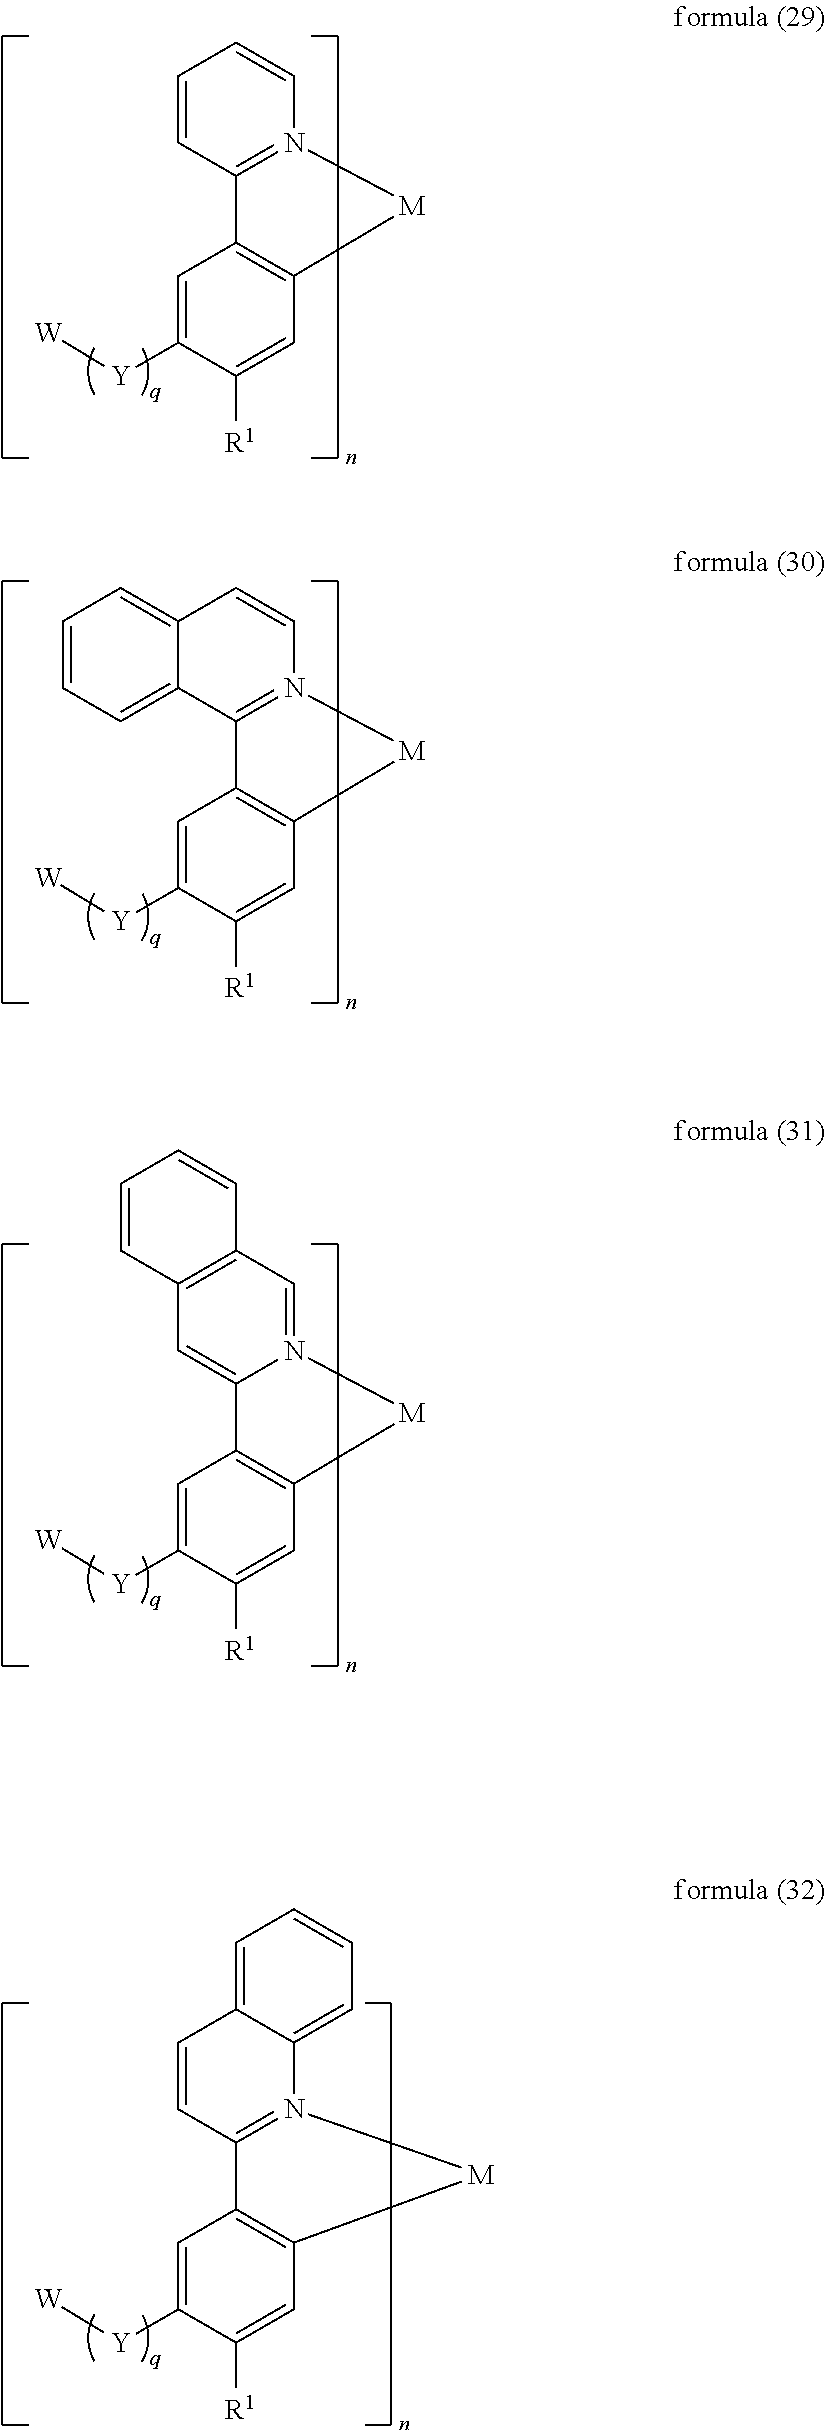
C1=CC2=N(C=C1)[M]C1=C2C=C([Y][W])C([R1])=C1.C12=CC=CC=C1C1=N(C=C2)[M]C2=C1C=C([Y][W])C([R1])=C2.C12=C(C=N3C(=C1)C1=C(C=C([R1])C([Y][W])=C1)[M]3)C=CC=C2.C1=CC2=N(C3=CC=CC=C13)[M]C1=C2C=C([Y][W])C([R1])=C1
